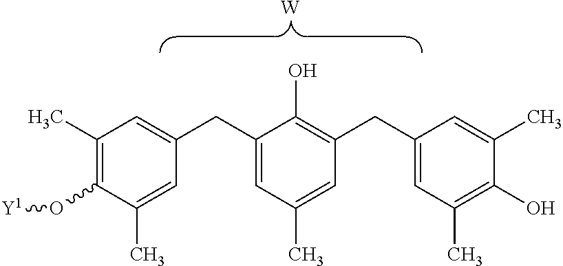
C1(C)=C(O[Y1])C(C)=CC(CC2=CC(C)=CC(CC3=CC(C)=C(O)C(C)=C3)=C2O)=C1.[W]
